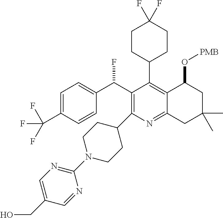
C1=C(C(F)(F)F)C=CC(C(C2=C(C3CCN(C4=NC=C(CO)C=N4)CC3)N=C3C(=C2C2CCC(F)(F)CC2)C(O[PMB])CC(C)(C)C3)F)=C1
